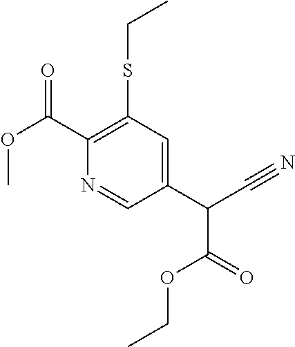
C1(SCC)=C(C(=O)OC)N=CC(C(C#N)C(=O)OCC)=C1
